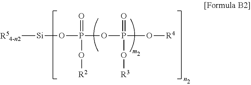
[R54-n2][Si]OP(=O)(O[R2])OP(=O)(O[R3])O[R4]
